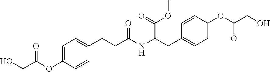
C1=C(OC(CO)=O)C=CC(CCC(NC(CC2=CC=C(OC(CO)=O)C=C2)C(OC)=O)=O)=C1
